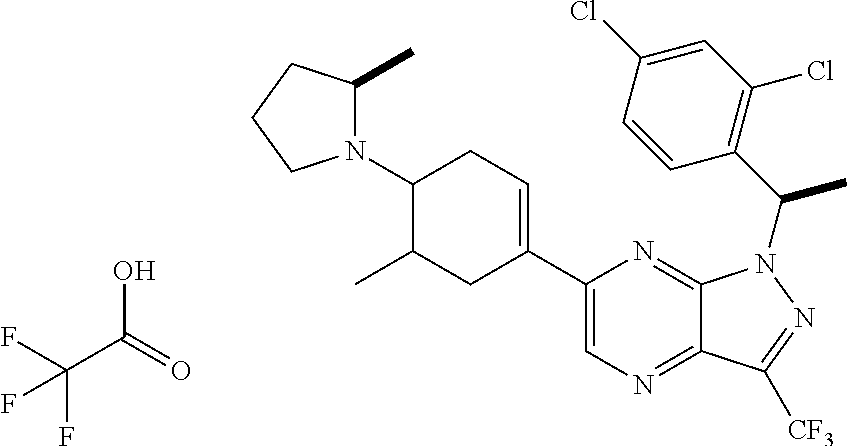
N1(C2C(C)CC(C3=CN=C4C(=N3)N(C(C3=C(Cl)C=C(Cl)C=C3)C)N=C4[CF3])=CC2)C(C)CCC1.O=C(O)C(F)(F)F
